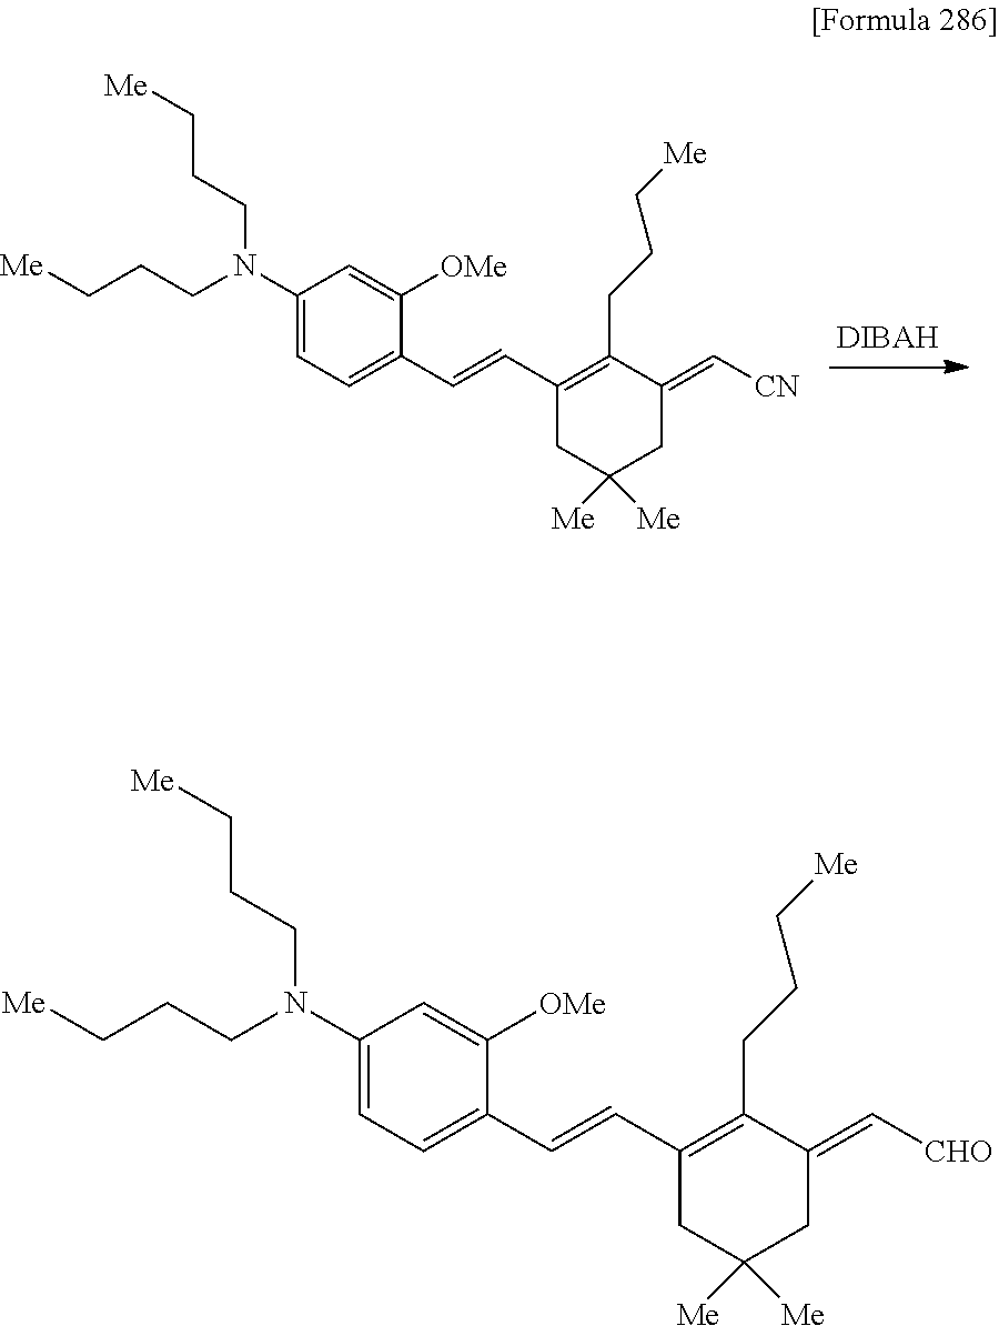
C1(N(CCC[Me])CCC[Me])=CC=C(C=CC2=C(CCC[Me])C(=C[CHO])CC([Me])([Me])C2)C([OMe])=C1.C1(N(CCC[Me])CCC[Me])=CC=C(C=CC2=C(CCC[Me])C(=C[CN])CC([Me])([Me])C2)C([OMe])=C1
